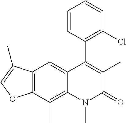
C12=C(C(C)=C3C(=C1)C(C1=C(Cl)C=CC=C1)=C(C)C(=O)N3C)OC=C2C
